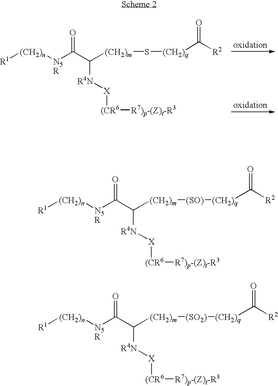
[R1][(CH2)n][N5R]C(C([(CH2)m]S[(CH2)q]C([R2])=O)[R4N][X][(CR6][R7)p-(Z)t-R3])=O.[R1][(CH2)n][N5R]C(C([(CH2)m][(SO)][(CH2)q]C([R2])=O)[R4N][X][(CR6][R7)p-(Z)t-R3])=O.[R1][(CH2)n][N5R]C(C([(CH2)m][(SO2)][(CH2)q]C([R2])=O)[R4N][X][(CR6][R7)p-(Z)t-R3])=O
